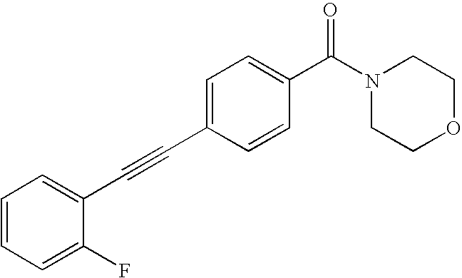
C1=CC=C(F)C(C#CC2=CC=C(C(N3CCOCC3)=O)C=C2)=C1
